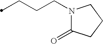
C(CCN1C(=O)CCC1)C
